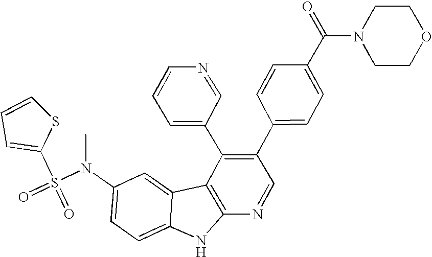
C1=CSC(S(=O)(=O)N(C2=CC=C3C(=C2)C2=C(N3)N=CC(C3=CC=C(C(N4CCOCC4)=O)C=C3)=C2C2=CC=CN=C2)C)=C1
